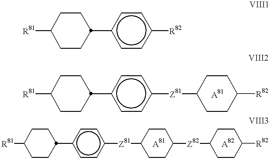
[R81]C1CCC(c2ccc([R82])cc2)CC1.[R81]C1CCC(c2ccc([Z81]C3CCC([R82])CC3)cc2)CC1.[R81]C1CCC(c2ccc([Z81]C3CCC([Z82]C4CCC([R82])CC4)CC3)cc2)CC1
